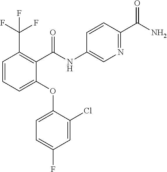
C1(OC2=CC=C(F)C=C2Cl)=CC=CC(C(F)(F)F)=C1C(NC1=CN=C(C(N)=O)C=C1)=O
